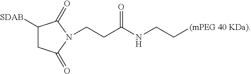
C1([SDAB])CC(=O)N(CCC(NCC[(mPEG 40 KDa)])=O)C1=O
